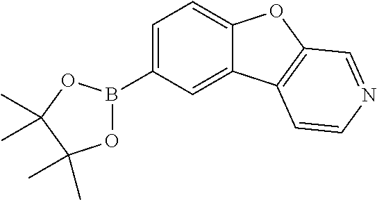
C1=C(B2OC(C)(C)C(C)(C)O2)C=C2C(=C1)OC1=C2C=CN=C1
